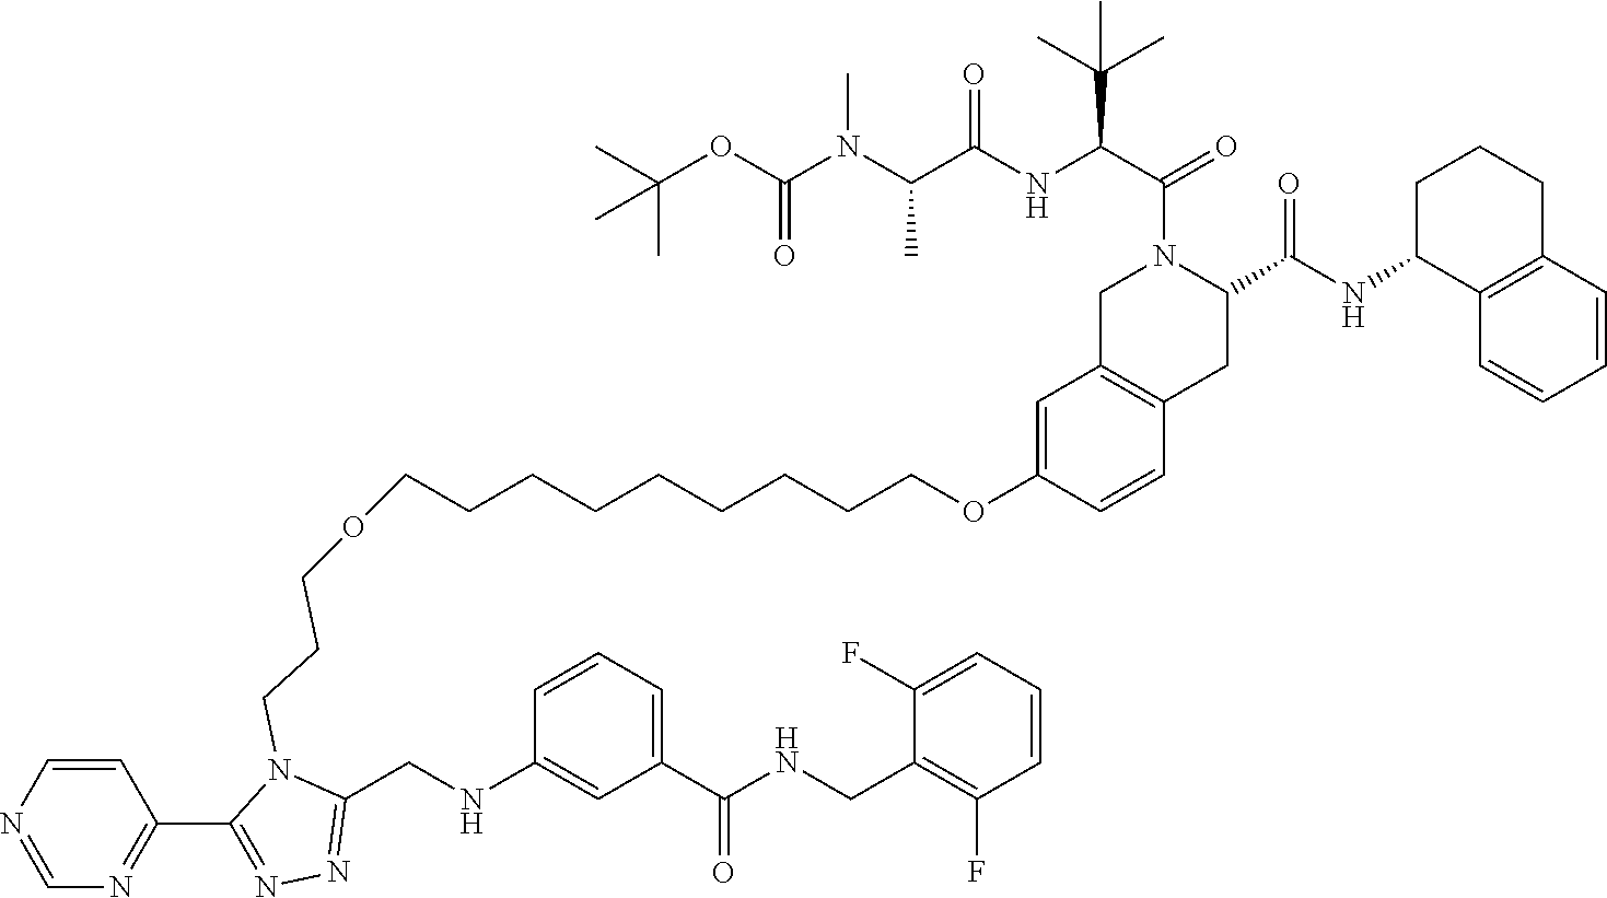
C1=CC2=C(C=C1OCCCCCCCCCOCCCN1C(CNC3=CC(C(NCC4=C(F)C=CC=C4F)=O)=CC=C3)=NN=C1C1=NC=NC=C1)CN(C(C(NC(C(N(C(OC(C)(C)C)=O)C)C)=O)C(C)(C)C)=O)C(C(NC1C3=C(CCC1)C=CC=C3)=O)C2
